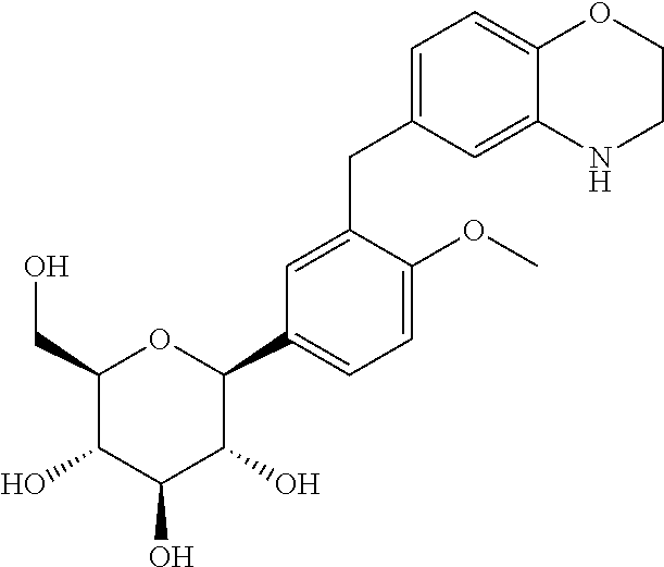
C1(CO)C(O)C(O)C(O)C(C2=CC=C(OC)C(CC3=CC=C4C(=C3)NCCO4)=C2)O1
